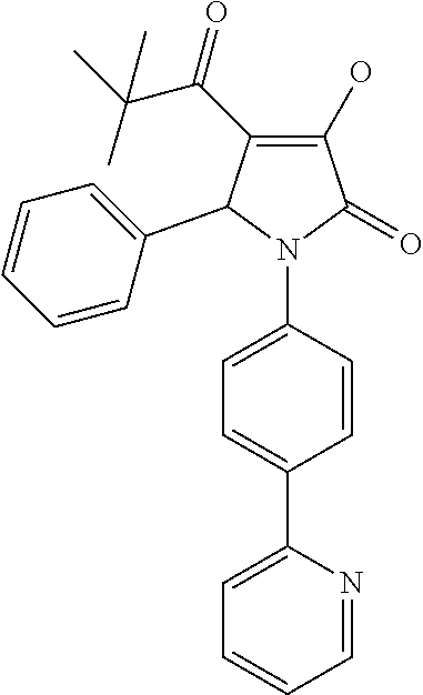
C1(O)=C(C(C(C)(C)C)=O)C(C2=CC=CC=C2)N(C2=CC=C(C3=CC=CC=N3)C=C2)C1=O
